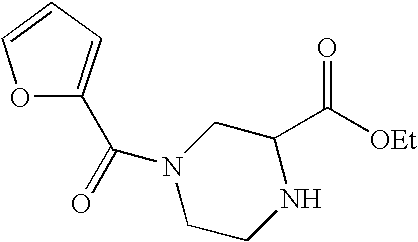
O1C(C(=O)N2CCNC(C([OEt])=O)C2)=CC=C1
